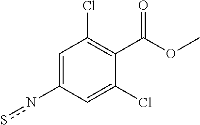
n(C1=CC(Cl)=C(C(OC)=O)C(Cl)=C1)s
